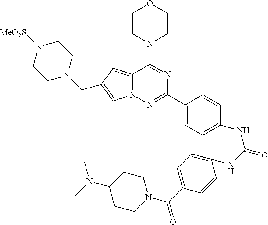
C1CN(C2=NC(C3=CC=C(NC(NC4=CC=C(C(N5CCC(N(C)C)CC5)=O)C=C4)=O)C=C3)=NN3C2=CC(CN2CCN([MeO2S])CC2)=C3)CCO1
